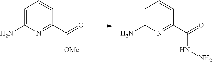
C1=C(N)N=C(C(=O)[OMe])C=C1.C1=C(N)N=C(C(=O)NN)C=C1
